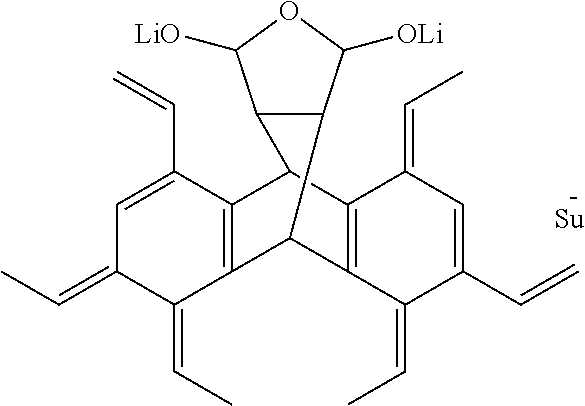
C1([OLi])OC([LiO])C2C3C4=C(C(=CC)C(=CC)C=C4C=C)C(C4=C3C(=CC)C=C(C=C)C4=CC)C12
